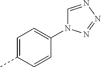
C1=C(C)C=CC(N2C=NN=N2)=C1
